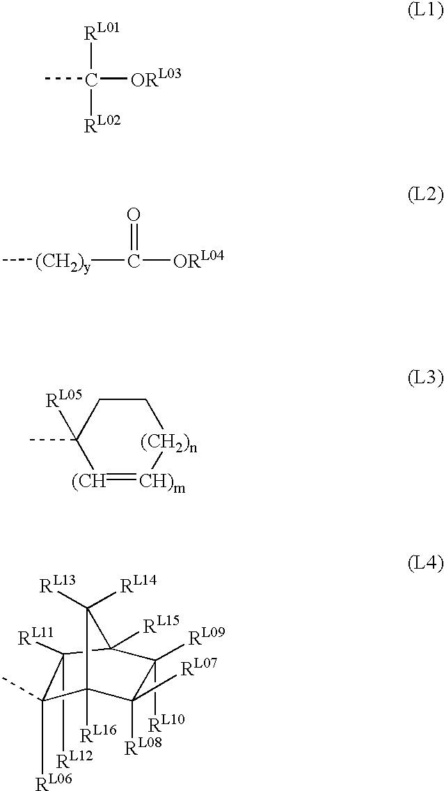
C([ORL03])([RL01])([RL02])C.C([ORL04])(=O)[(CH2)y]C.[(CH2)n]1CCC([RL05])(C)[(CH]=[CH)m]1.C1([RL12])([RL11])C([RL06])(C)C2([RL16])C([RL13])([RL14])C1([RL15])C([RL09])([RL10])C2([RL07])[RL08]
